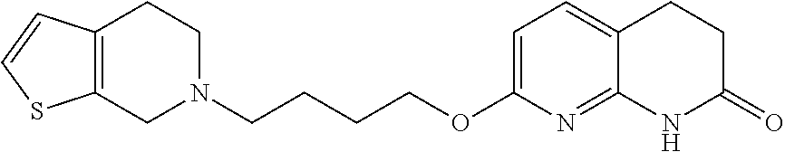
C12=C(CCN(CCCCOC3=CC=C4C(=N3)NC(=O)CC4)C1)C=CS2
